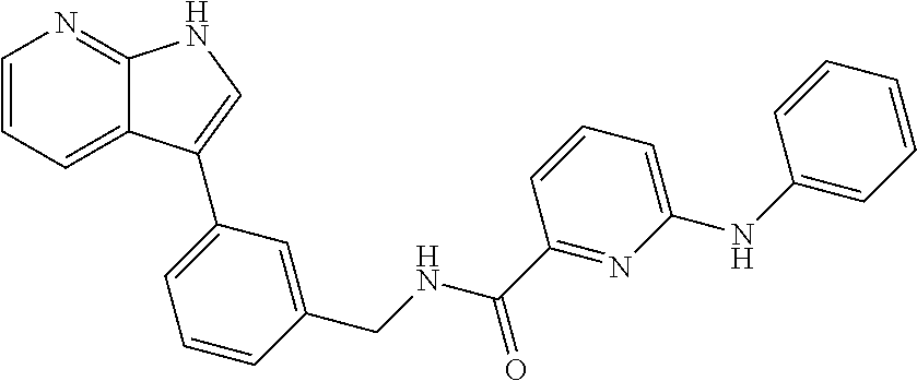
C1=CC=C2C(=N1)NC=C2C1=CC=CC(CNC(C2=NC(NC3=CC=CC=C3)=CC=C2)=O)=C1
